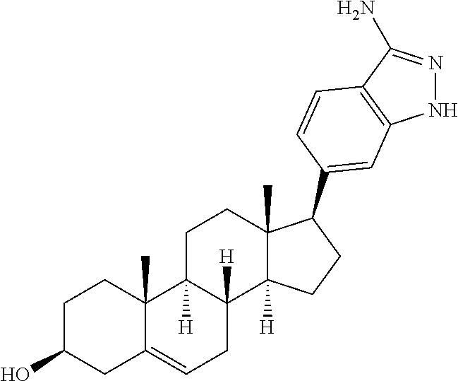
C1C(O)CC2=CCC3([H])C([H])(C2(C)C1)CCC1(C)C3([H])CCC1C1=CC2=C(C(N)=NN2)C=C1
